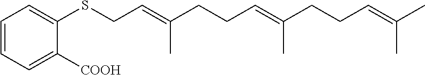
C1=CC=C([COOH])C(SCC=C(CCC=C(C)CCC=C(C)C)C)=C1
